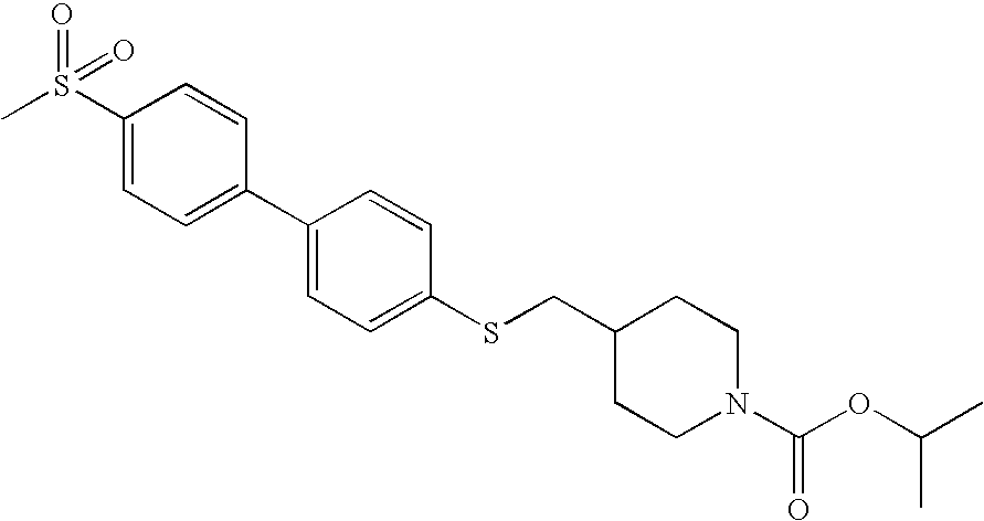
C1(S(C)(=O)=O)=CC=C(C2=CC=C(SCC3CCN(C(OC(C)C)=O)CC3)C=C2)C=C1
